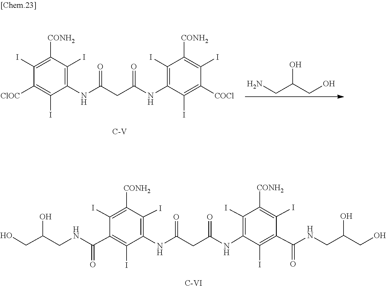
[CONH2]C1=C(I)C(C(NCC(CO)O)=O)=C(I)C(NC(CC(NC2=C(I)C([CONH2])=C(I)C(C(NCC(CO)O)=O)=C2I)=O)=O)=C1I.[C-VI].[C-V].C1(I)=C(NC(CC(NC2=C(I)C([CONH2])=C(I)C([ClOC])=C2I)=O)=O)C(I)=C([COCl])C(I)=C1[CONH2].NCC(CO)O
